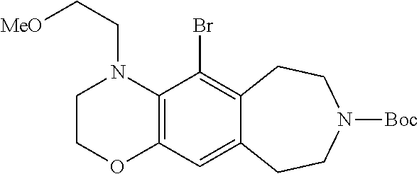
C1OC2=C(N(CC[MeO])C1)C(Br)=C1C(=C2)CCN([Boc])CC1
